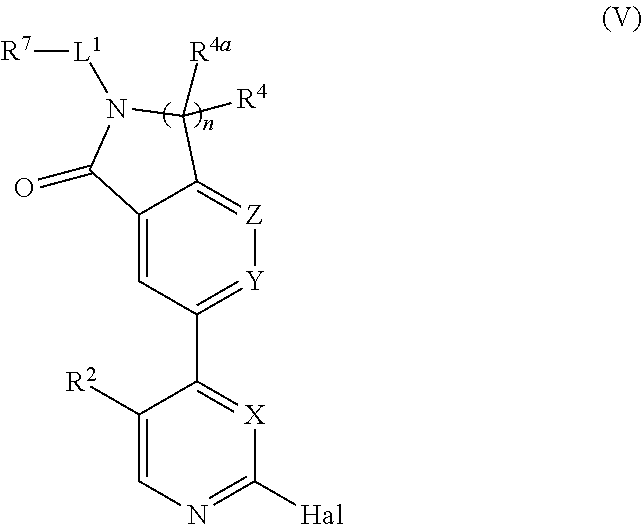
C1([R2])=CN=C([Hal])[X]=C1C1=[Y][Z]=C2C(=C1)C(=O)N([L1][R7])C2([R4])[R4a]
